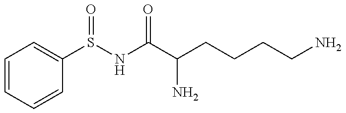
C1=CC=CC(S(NC(C(CCCCN)N)=O)=O)=C1
